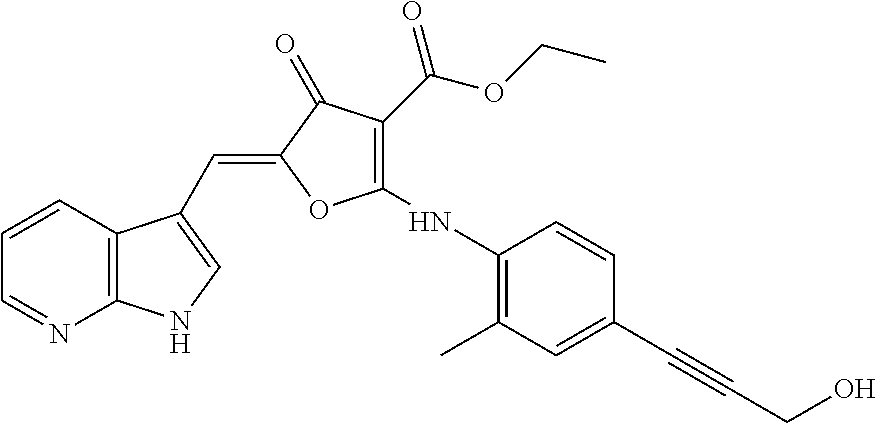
C1=CC2=C(N=C1)NC=C2C=C1C(=O)C(C(=O)OCC)=C(NC2=C(C)C=C(C#CCO)C=C2)O1
